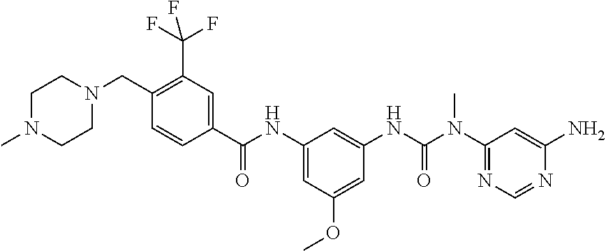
C1(CN2CCN(C)CC2)=C(C(F)(F)F)C=C(C(NC2=CC(OC)=CC(NC(N(C3=NC=NC(N)=C3)C)=O)=C2)=O)C=C1
